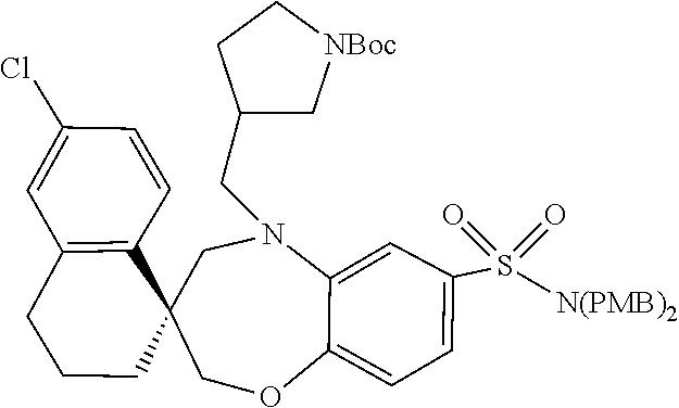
C12=CC=C(S([N(PMB)2])(=O)=O)C=C1N(CC1C[NBoc]CC1)CC1(C3=C(C=C(Cl)C=C3)CCC1)CO2
